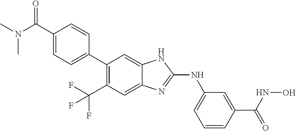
C1(C(N(C)C)=O)=CC=C(C2=C(C(F)(F)F)C=C3C(=C2)NC(NC2=CC=CC(C(NO)=O)=C2)=N3)C=C1
